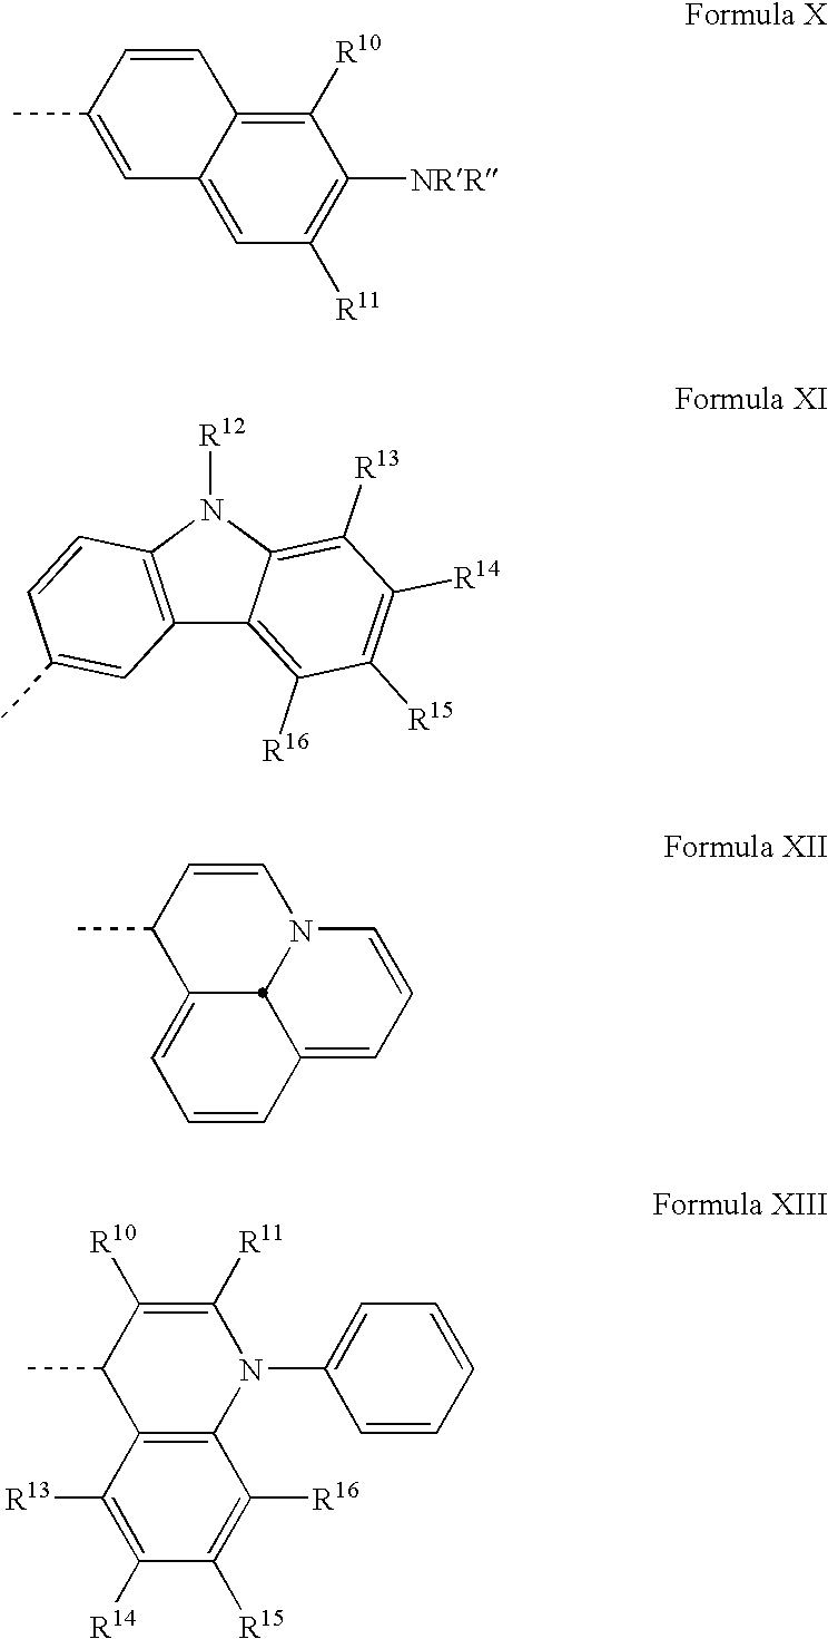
C1([R10])=C2C(=CC([R11])=C1[NRR])C=C(C)C=C2.C12=C(N([R12])C3=C([R13])C([R14])=C([R15])C([R16])=C13)C=CC(C)=C2.C1=CN2C=CC=C3C=CC=C(C1C)C23.C12=C(C([R13])=C([R14])C([R15])=C1[R16])C(C)C([R10])=C([R11])N2C1=CC=CC=C1
